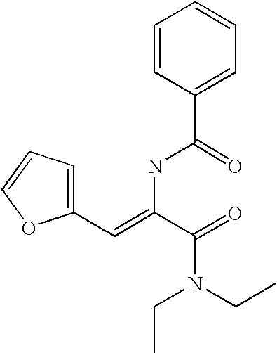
C(=C(C(=O)N(CC)CC)NC(=O)C1=CC=CC=C1)C1=CC=CO1
